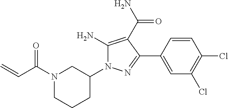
N1(C(C=C)=O)CCCC(N2C(N)=C(C(=O)N)C(C3=CC(Cl)=C(Cl)C=C3)=N2)C1
